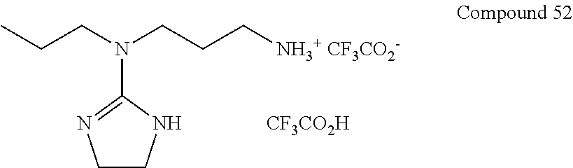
C1CNC(N(CCC[NH3+ CF3CO2-])CCC)=N1.[CF3CO2H]
